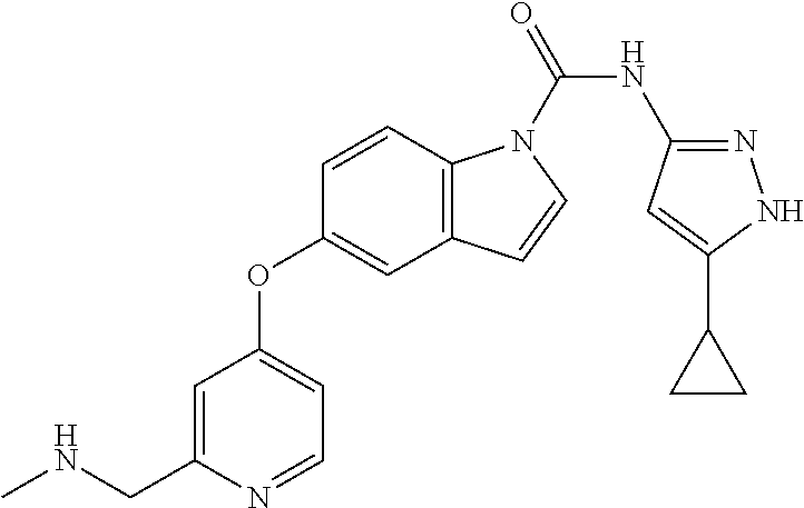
C1=C(CNC)N=CC=C1OC1=CC2=C(C=C1)N(C(=O)NC1=NNC(C3CC3)=C1)C=C2
